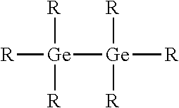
[R][Ge]([Ge]([R])([R])[R])([R])[R]
